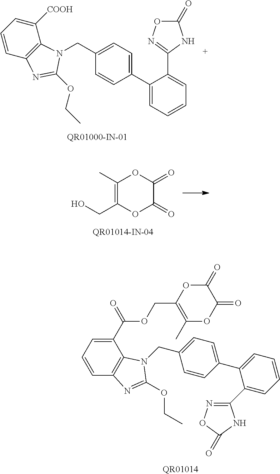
C1(C2=CC=CC=C2C2=NOC(=O)N2)=CC=C(CN2C3=C(C=CC=C3[COOH])N=C2OCC)C=C1.C(C1=C(C)OC(=O)C(=O)O1)O.[QR01014].O=C1NC(C2=CC=CC=C2C2=CC=C(CN3C4=C(C=CC=C4C(=O)OCC4=C(C)OC(=O)C(=O)O4)N=C3OCC)C=C2)=NO1
